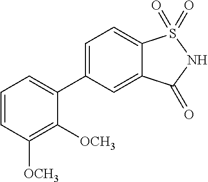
C1(C2=CC=C3C(=C2)C(=O)NS3(=O)=O)=CC=CC([OCH3])=C1[OCH3]
